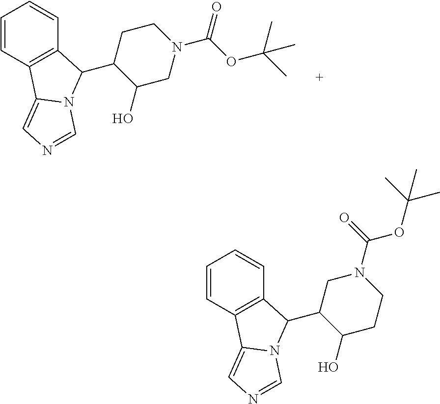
C1=CC2=C(C=C1)C(C1C(O)CN(C(OC(C)(C)C)=O)CC1)N1C2=CN=C1.C1=CC2=C(C=C1)C(C1C(O)CCN(C(OC(C)(C)C)=O)C1)N1C2=CN=C1
